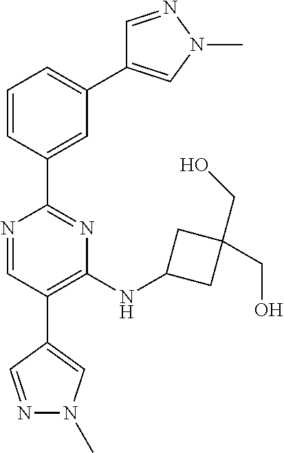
N1=CC(C2=CN(C)N=C2)=C(NC2CC(CO)(CO)C2)N=C1C1=CC(C2=CN(C)N=C2)=CC=C1
